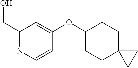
C1(CO)=NC=CC(OC2CCC3(CC2)CC3)=C1
